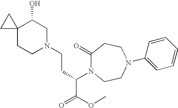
C1(=O)N(C(CCN2CC(O)C3(CC2)CC3)C(OC)=O)CCN(C2=CC=CC=C2)CC1
